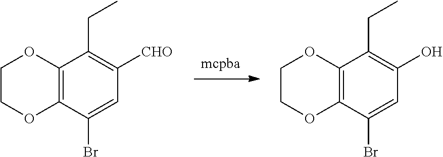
[mcpba].C12=C(C(Br)=CC([CHO])=C1CC)OCCO2.C12=C(C(Br)=CC(O)=C1CC)OCCO2
